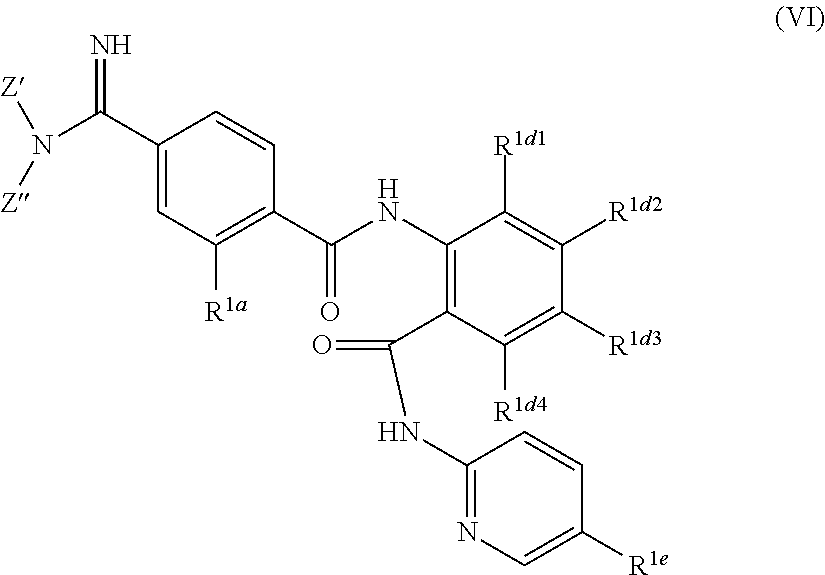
C1(C(N([Z])[Z])=N)=CC([R1a])=C(C(NC2=C(C(=O)NC3=NC=C([R1e])C=C3)C([R1d4])=C([R1d3])C([R1d2])=C2[R1d1])=O)C=C1
